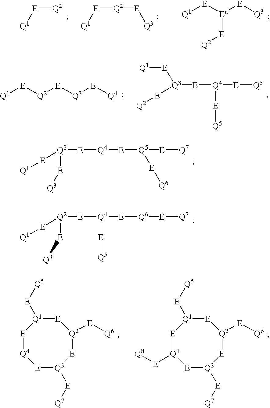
[E]([Q2])[Q1].[E]([Q2][E][Q3])[Q1].[Q1][E][Ea]([E][Q3])[E][Q2].[Q1][E][Q2][E][Q3][E][Q4].[Q4]([E][Q6])([E][Q3]([E][Q1])[E][Q2])[E][Q5].[E]([Q2]([E][Q3])[E][Q4][E][Q5]([E][Q7])[E][Q6])[Q1].[E]([Q2]([E][Q3])[E][Q4]([E][Q6][E][Q7])[E][Q5])[Q1].[E]1[Q4][E][Q3]([E][Q7])[E][Q2]([E][Q6])[E][Q1]1[E][Q5].[E]1[Q4]([E][Q8])[E][Q3]([E][Q7])[E][Q2]([E][Q6])[E][Q1]1[E][Q5]
